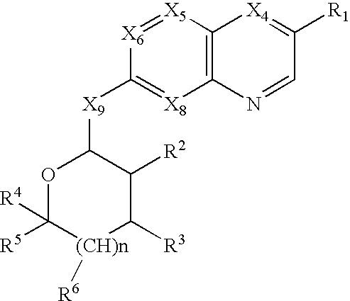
[X6]1=[X5]C2=C([X8]=C1[X9]C1OC([R5])([R4])[(CH)n]([R6])C([R3])C1[R2])N=CC([R1])=[X4]2
